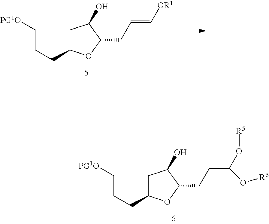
C1C(CCC[PG1O])OC(CC=C[OR1])C1O.C1C(CCC[PG1O])OC(CCC(O[R5])O[R6])C1O
